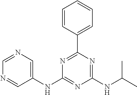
C1(NC2=CN=CN=C2)=NC(NC(C)C)=NC(C2=CC=CC=C2)=N1
